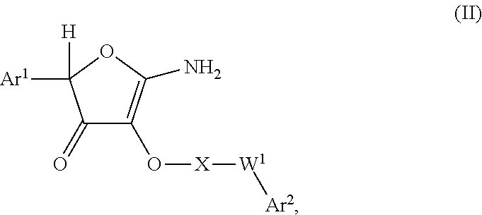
C1(=O)C(O[X][W1][Ar2])=C(N)OC1([H])[Ar1]
